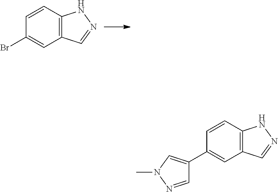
C1=CC2=C(C=C1Br)C=NN2.C1=CC2=C(C=C1C1=CN(C)N=C1)C=NN2
